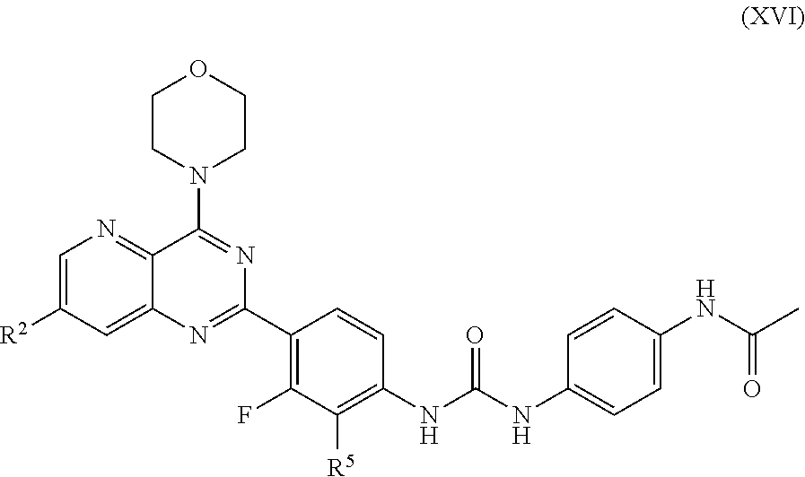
C1=C([R2])C=C2C(=N1)C(N1CCOCC1)=NC(C1=C(F)C([R5])=C(NC(NC3=CC=C(NC(C)=O)C=C3)=O)C=C1)=N2
